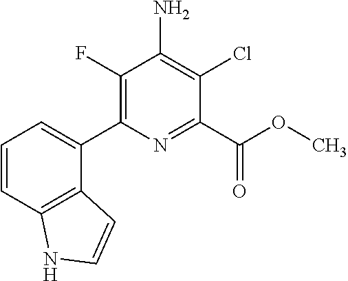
C1(F)=C(C2=CC=CC3=C2C=CN3)N=C(C(OC)=O)C(Cl)=C1N
